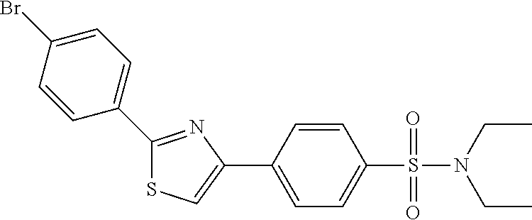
C1(C2=CC=C(Br)C=C2)=NC(C2=CC=C(S(=O)(=O)N(CC)CC)C=C2)=CS1
